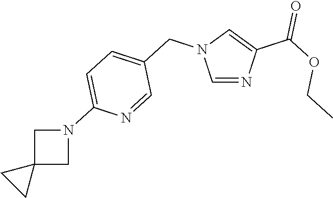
C1=NC(C(OCC)=O)=CN1CC1=CC=C(N2CC3(C2)CC3)N=C1
